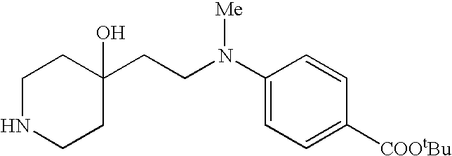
C1(N(CCC2(O)CCNCC2)[Me])=CC=C([COOtBu])C=C1
